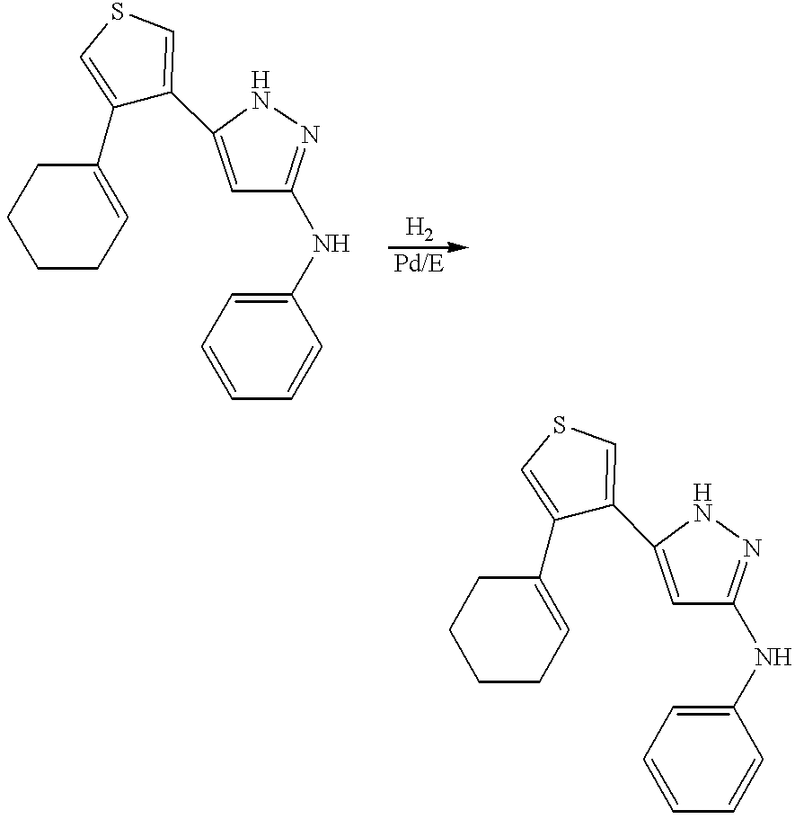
C1(C2=CSC=C2C2=CC(NC3=CC=CC=C3)=NN2)=CCCCC1.C1(C2=CSC=C2C2=CC(NC3=CC=CC=C3)=NN2)=CCCCC1
